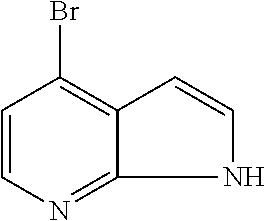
C1=CN=C2NC=CC2=C1Br
